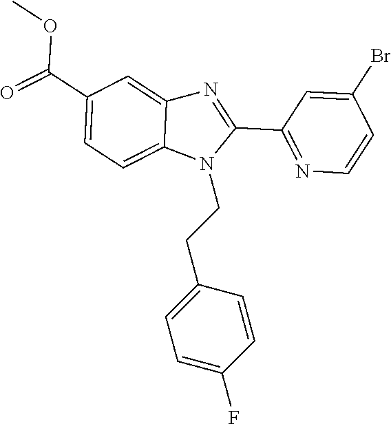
C1=C(F)C=CC(CCN2C(C3=NC=CC(Br)=C3)=NC3=CC(C(=O)OC)=CC=C23)=C1
